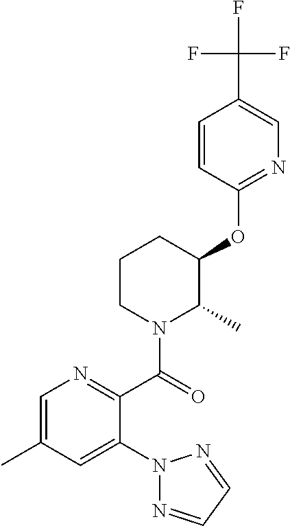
C1(OC2C(C)N(C(=O)C3=NC=C(C)C=C3N3N=CC=N3)CCC2)=NC=C(C(F)(F)F)C=C1
